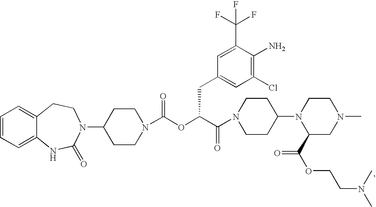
C1=CC=C2C(=C1)CCN(C1CCN(C(OC(C(=O)N3CCC(N4C(C(OCCN(C)C)=O)CN(C)CC4)CC3)CC3=CC(Cl)=C(N)C(C(F)(F)F)=C3)=O)CC1)C(=O)N2
